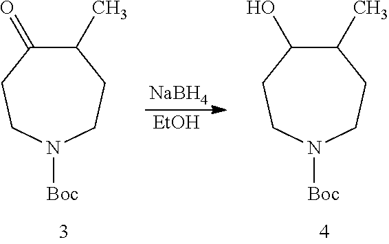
[NaBH4].[EtOH].C1(C)C(O)CCN([Boc])CC1.C1(C)C(=O)CCN([Boc])CC1
